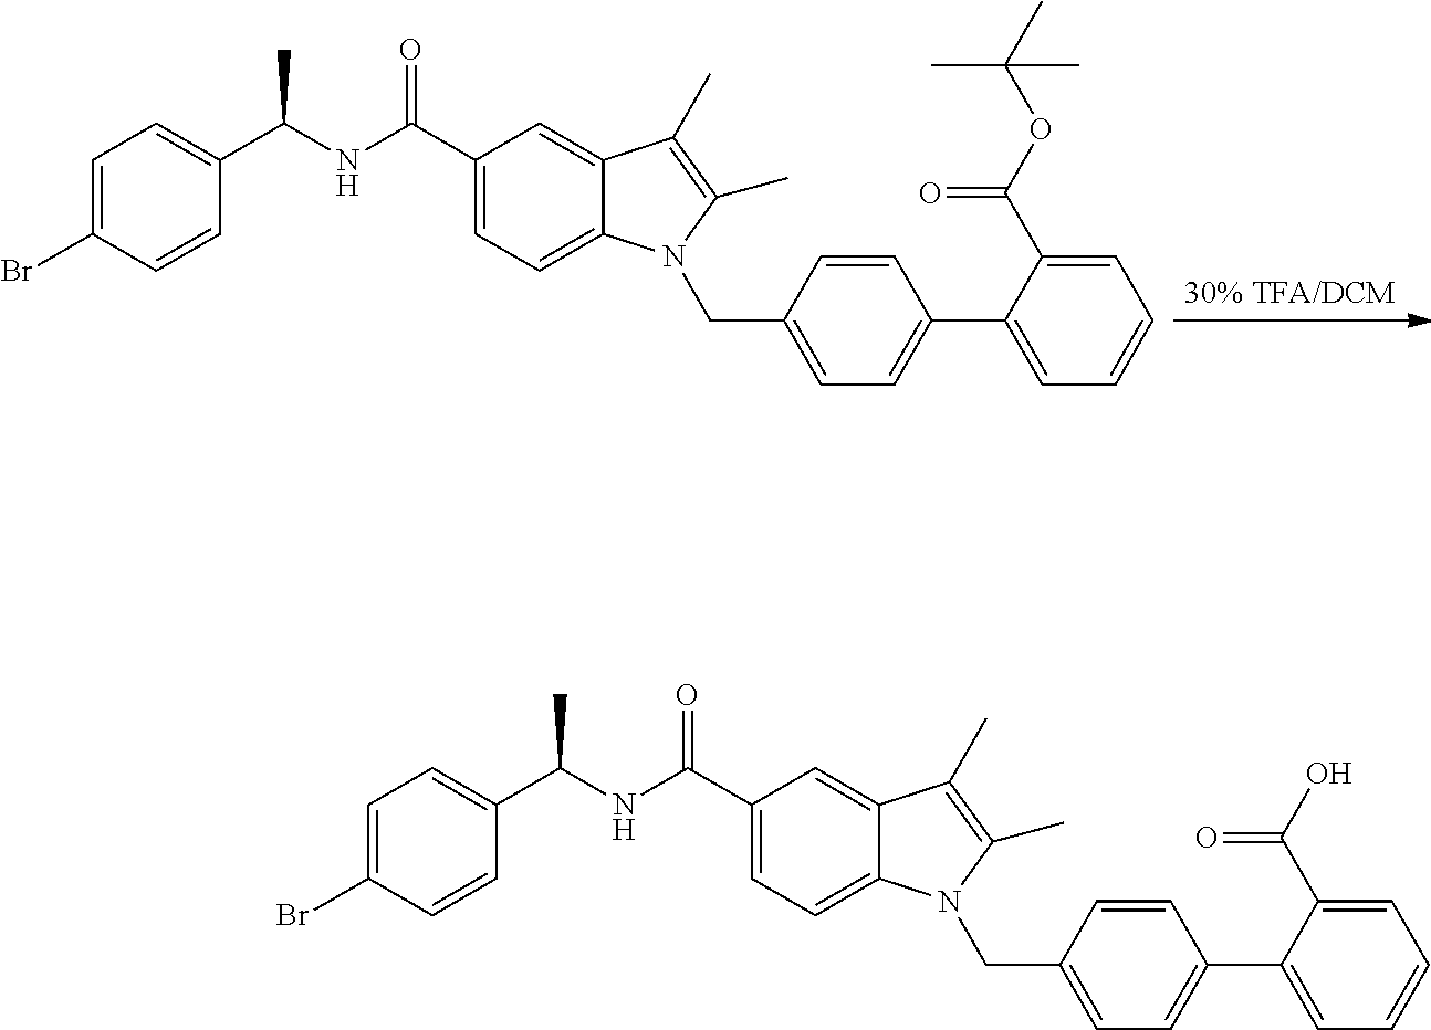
C1=C(Br)C=CC(C(NC(C2=CC=C3C(=C2)C(C)=C(C)N3CC2=CC=C(C3=CC=CC=C3C(OC(C)(C)C)=O)C=C2)=O)C)=C1.C1=C(Br)C=CC(C(NC(C2=CC=C3C(=C2)C(C)=C(C)N3CC2=CC=C(C3=CC=CC=C3C(O)=O)C=C2)=O)C)=C1
